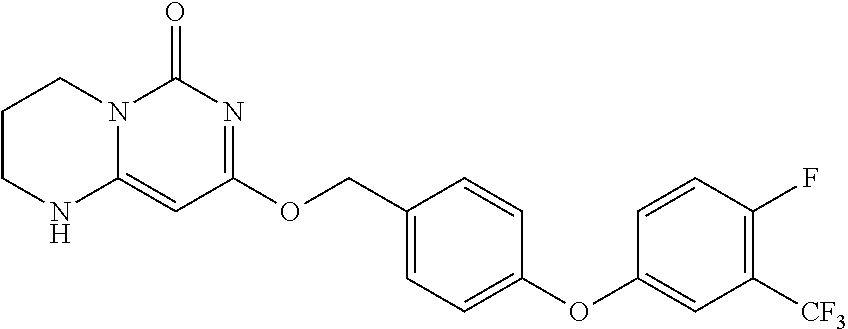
C1CNC2=CC(OCC3=CC=C(OC4=CC([CF3])=C(F)C=C4)C=C3)=NC(=O)N2C1
